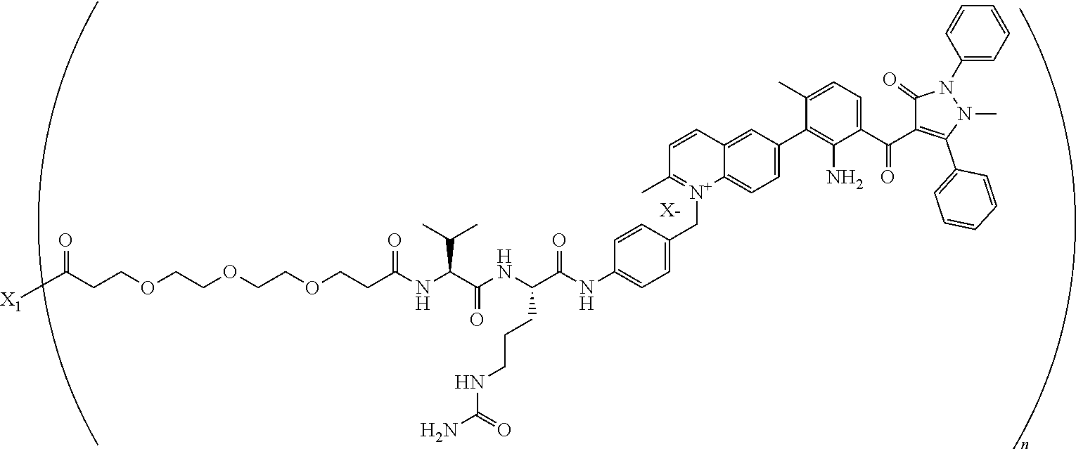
[X-].C(OCCOCCOCCC(NC(C(NC(C(NC1=CC=C(C[N+]2=C(C)C=CC3=CC(C4=C(N)C(C(=O)C5=C(C6=CC=CC=C6)N(C)N(C6=CC=CC=C6)C5=O)=CC=C4C)=CC=C23)C=C1)=O)CCCNC(=O)N)=O)C(C)C)=O)CC(=O)[X1]
